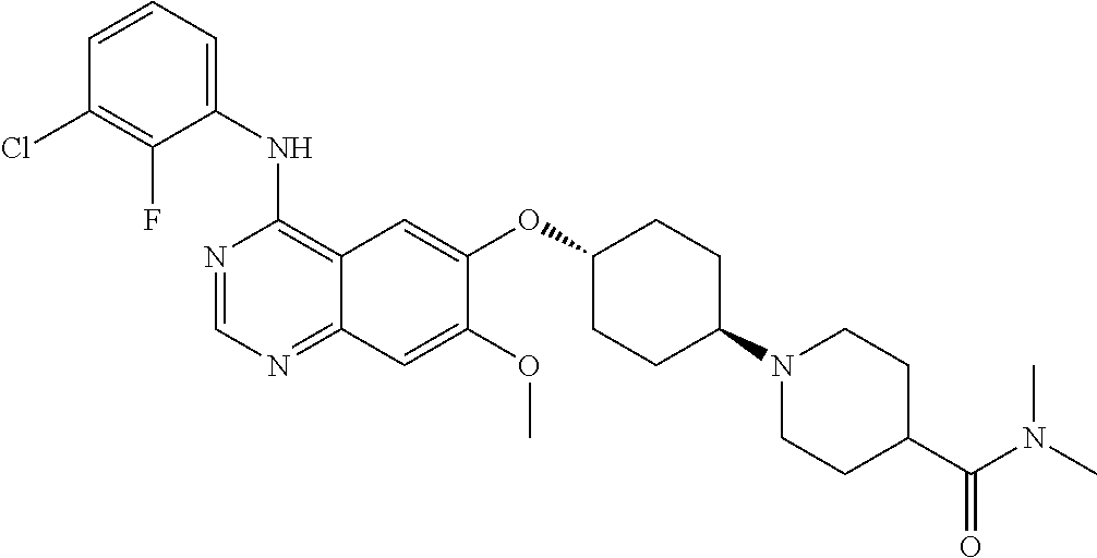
C1(NC2=C3C(=NC=N2)C=C(OC)C(OC2CCC(N4CCC(C(N(C)C)=O)CC4)CC2)=C3)=CC=CC(Cl)=C1F
